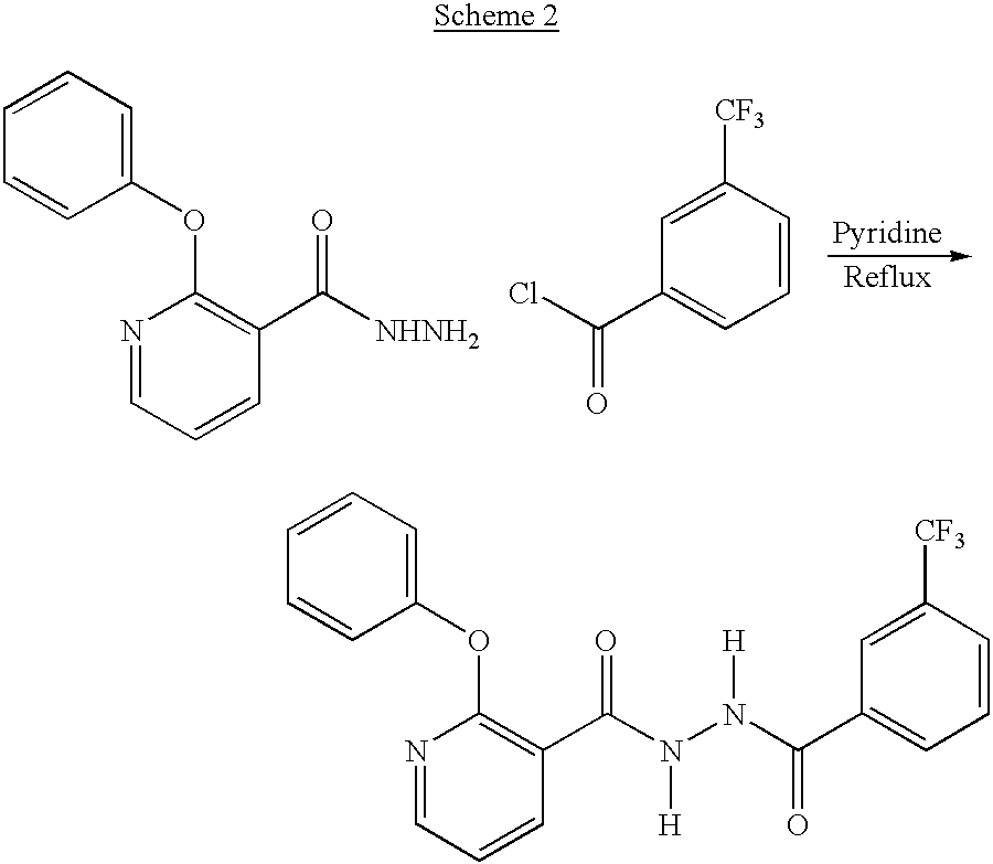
C1=CC=C(OC2=C(C([NHNH2])=O)C=CC=N2)C=C1.ClC(C1=CC=CC([CF3])=C1)=O.C1=CC=C(OC2=C(C(=O)N(N(C(C3=CC=CC([CF3])=C3)=O)[H])[H])C=CC=N2)C=C1
